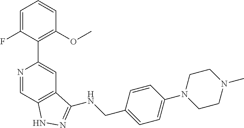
N1=CC2=C(C=C1C1=C(OC)C=CC=C1F)C(NCC1=CC=C(N3CCN(C)CC3)C=C1)=NN2
